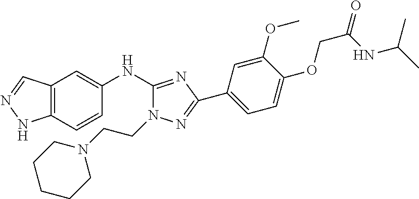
C12=C(C=CC(NC3=NC(C4=CC=C(OCC(=O)NC(C)C)C(OC)=C4)=NN3CCN3CCCCC3)=C1)NN=C2
